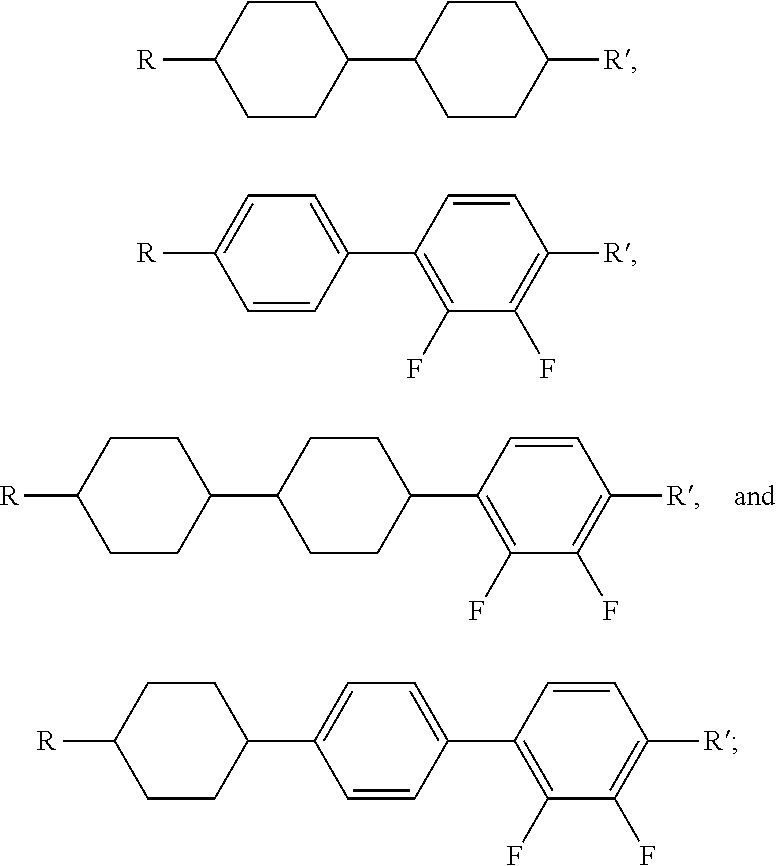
C1CC(C2=C(F)C(F)=C([R])C=C2)CCC1C1CCC([R])CC1.C1CC(C2CCC([R])CC2)CCC1[R].C1=CC(C2=C(F)C(F)=C([R])C=C2)=CC=C1[R].C1=CC(C2=C(F)C(F)=C([R])C=C2)=CC=C1C1CCC([R])CC1
